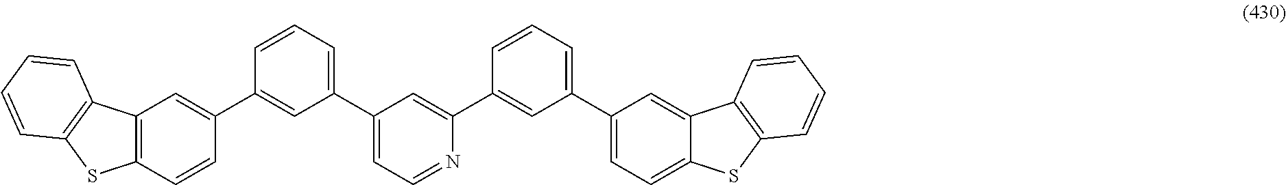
C1(C2=CC=CC(C3=CC4=C(C=C3)SC3=C4C=CC=C3)=C2)=CC=NC(C2=CC(C3=CC=C4C(=C3)C3=C(S4)C=CC=C3)=CC=C2)=C1
